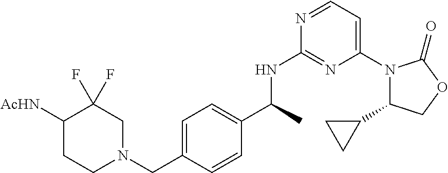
C1(C2CC2)N(C2=CC=NC(NC(C3=CC=C(CN4CC(F)(F)C([AcHN])CC4)C=C3)C)=N2)C(=O)OC1
